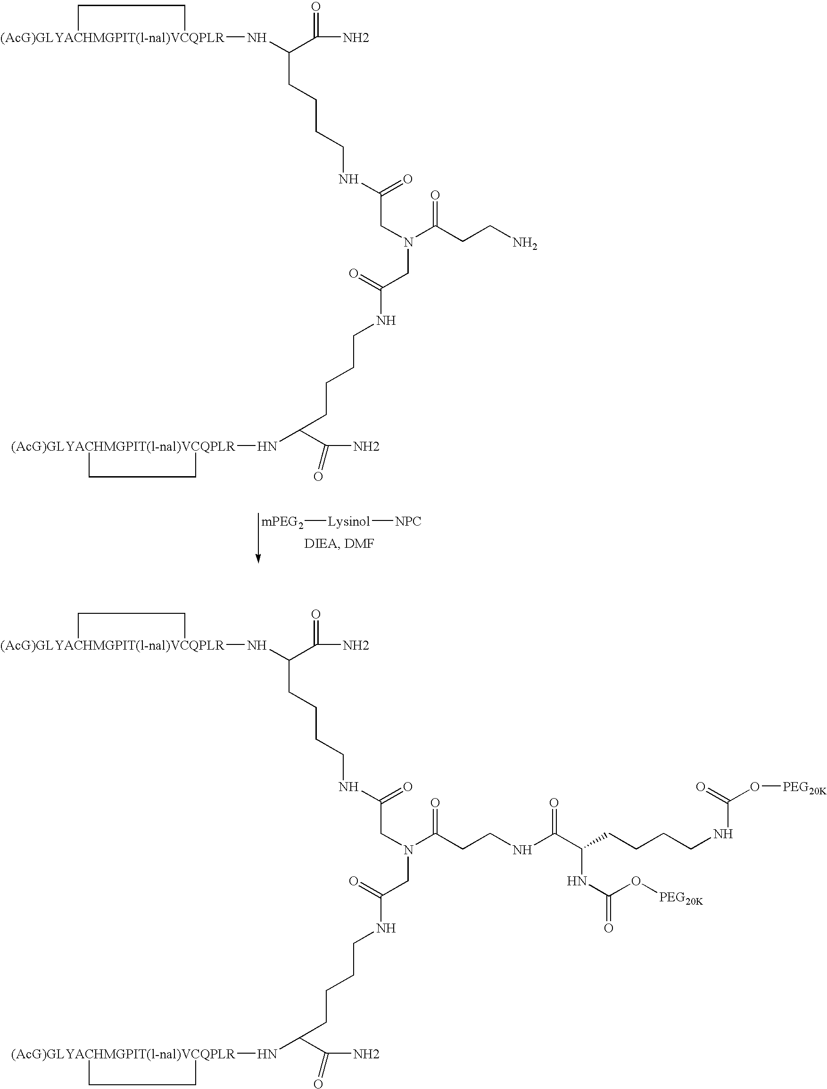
[(AcG)GLYACHMGPIT(l-nal)VCQPLR]1(NC(C(N)=O)CCCCNC(=O)CN(CC(NCCCCC(N[(AcG)GLYACHMGPIT(l-nal)VCQPLR]2CC2)C(N)=O)=O)C(CCN)=O)CC1.[mPEG2][Lysinol][NPC].[(AcG)GLYACHMGPIT(l-nal)VCQPLR]1(NC(C(N)=O)CCCCNC(=O)CN(CC(NCCCCC(N[(AcG)GLYACHMGPIT(l-nal)VCQPLR]2CC2)C(N)=O)=O)C(CCNC(C(CCCCNC(O[PEG20K])=O)NC(O[PEG20K])=O)=O)=O)CC1
